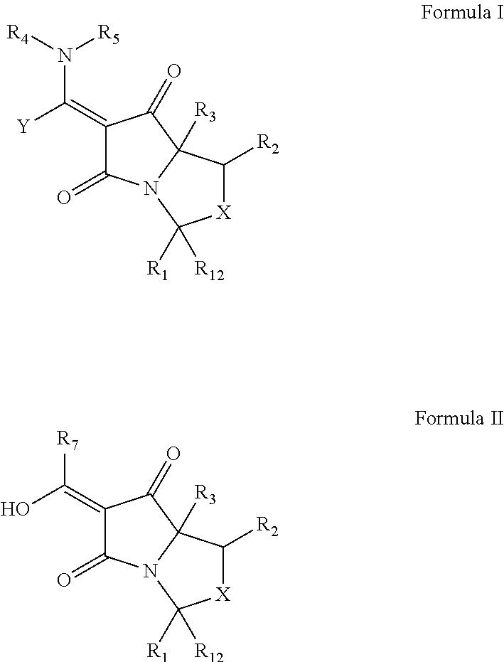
C1(=C(N([R5])[R4])[Y])C(=O)N2C([R3])(C1=O)C([R2])[X]C2([R12])[R1].C1(=C([R7])O)C(=O)N2C([R3])(C1=O)C([R2])[X]C2([R12])[R1]
